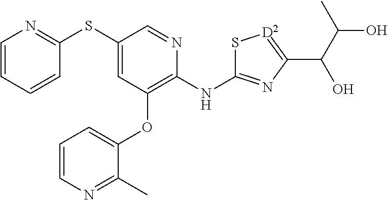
C1(SC2=CC(OC3=CC=CN=C3C)=C(NC3=NC(C(C(O)C)O)=[D2]S3)N=C2)=NC=CC=C1
